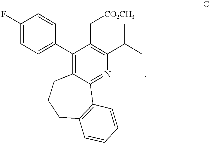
C1(F)=CC=C(C2=C3C(=NC(C(C)C)=C2C[CO2CH3])C2=C(CCC3)C=CC=C2)C=C1
